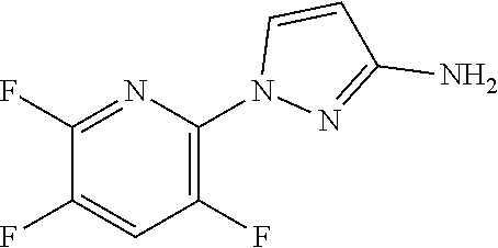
C1=C(F)C(F)=NC(N2C=CC(N)=N2)=C1F
